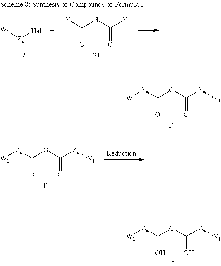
[W1][Zm][Hal].[Y]C([G]C([Y])=O)=O.[Zm](C([G]C([Zm][W1])=O)=O)[W1].[Zm](C([G]C([Zm][W1])=O)=O)[W1].[Zm](C([G]C([Zm][W1])O)O)[W1].I
